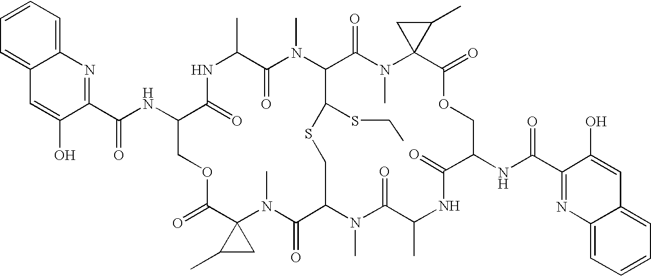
C1=CC=C2C(=C1)N=C(C(NC1C(=O)NC(C)C(=O)N(C)C3C(=O)N(C)C4(C(=O)OCC(NC(C5=NC6=CC=CC=C6C=C5O)=O)C(=O)NC(C)C(=O)N(C)C(CSC3SCC)C(=O)N(C)C3(C(=O)OC1)C(C)C3)C(C)C4)=O)C(O)=C2
